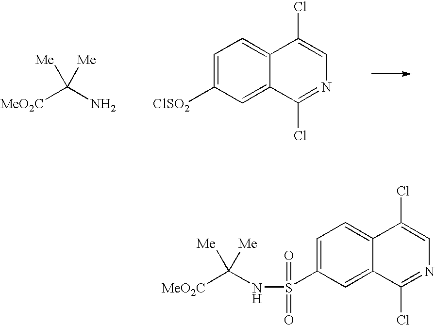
S(C1=CC=C2C(=C1)C(Cl)=NC=C2Cl)(=O)(=O)NC([MeO2C])([Me])[Me].[ClSO2]C1=CC=C2C(=C1)C(Cl)=NC=C2Cl.[MeO2C]C(N)([Me])[Me]
